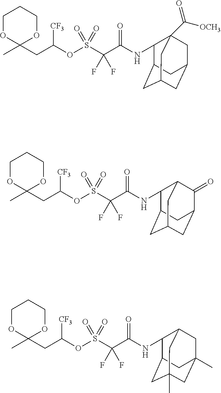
C1OC(C)(CC(OS(C(C(NC2C3CC4CC(CC2(C([OCH3])=O)C4)C3)=O)(F)F)(=O)=O)[CF3])OCC1.C1OC(C)(CC(OS(C(C(NC2C3CC4CC(C(=O)C2C4)C3)=O)(F)F)(=O)=O)[CF3])OCC1.C1OC(C)(CC(OS(C(C(NC2C3CC4(C)CC(C)(CC2C4)C3)=O)(F)F)(=O)=O)[CF3])OCC1
